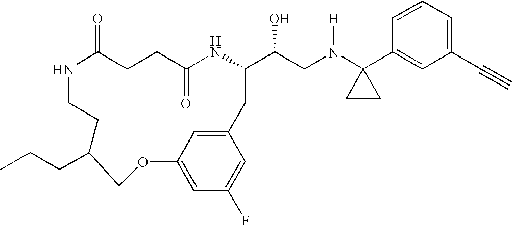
N1C(=O)CCC(=O)NC(C(CN(C2(C3=CC(C#C)=CC=C3)CC2)[H])O)CC2=CC(=CC(F)=C2)OCC(CCC)CC1
